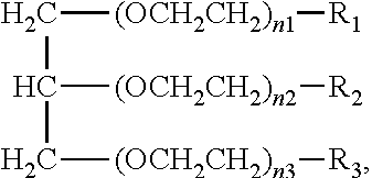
C(C([(OCH2CH2)n2][R2])C[(OCH2CH2)n3][R3])[(OCH2CH2)n1][R1]
